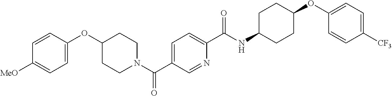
C1=C(OC2CCN(C(C3=CC=C(C(NC4CCC(OC5=CC=C([CF3])C=C5)CC4)=O)N=C3)=O)CC2)C=CC([MeO])=C1
